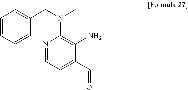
C1=CC=CC(CN(C)C2=C(N)C(C=O)=CC=N2)=C1
